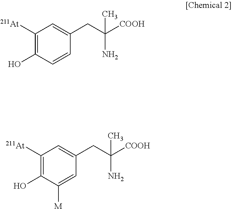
C1([At])=C(O)C([M])=CC(CC([COOH])(C)N)=C1.C1([At])=C(O)C=CC(CC([COOH])(C)N)=C1
